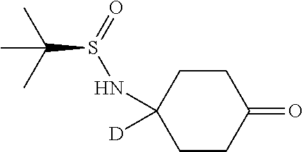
C1CC(=O)CCC1(NS(C(C)(C)C)=O)[D]
